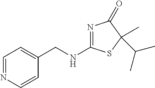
N1=C(NCC2=CC=NC=C2)SC(C)(C(C)C)C1=O
